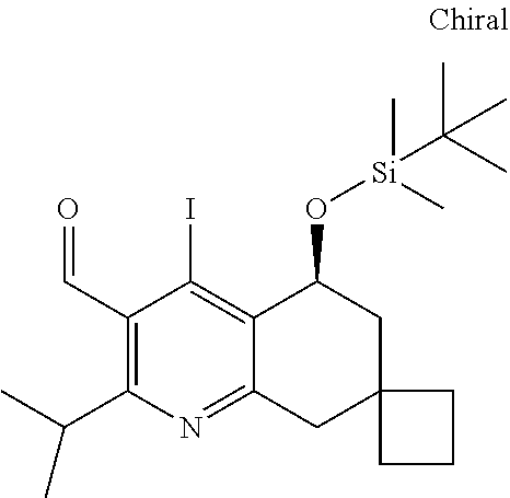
C1(C=O)=C(C(C)C)N=C2C(=C1I)C(O[Si](C)(C)C(C)(C)C)CC1(C2)CCC1
